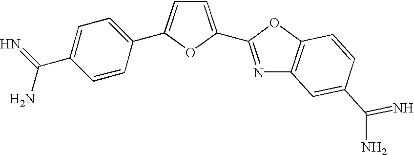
C1=C(C2=NC3=C(O2)C=CC(C(=N)N)=C3)OC(C2=CC=C(C(N)=N)C=C2)=C1
